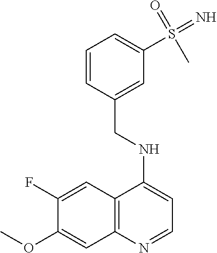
C12=C(N=CC=C1NCC1=CC(S(=N)(C)=O)=CC=C1)C=C(OC)C(F)=C2
